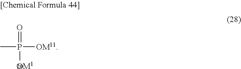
O=P([OM120])([OM11])C
